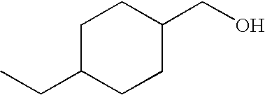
C1C(CC)CCC(CO)C1
